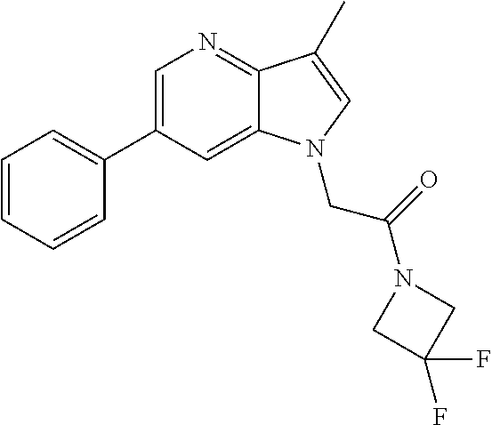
C1=C(C2=CC=CC=C2)C=C2C(=N1)C(C)=CN2CC(=O)N1CC(F)(F)C1
